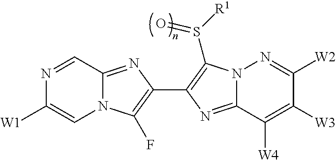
N1=CC2=NC(C3=C(S([R1])=O)N4C(=N3)C([W4])=C([W3])C([W2])=N4)=C(F)N2C=C1[W1]
